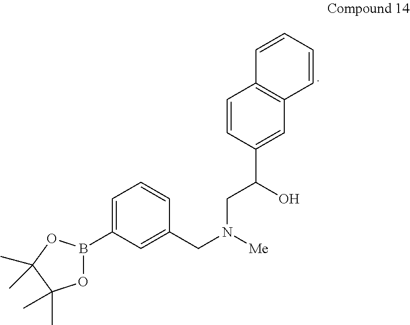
C1=CC2=C(C=C1)C=C(C(CN(CC1=CC(B3OC(C)(C)C(C)(C)O3)=CC=C1)[Me])O)C=C2
